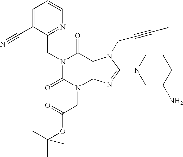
C1=C(C#N)C(CN2C(=O)N(CC(OC(C)(C)C)=O)C3=C(C2=O)N(CC#CC)C(N2CC(N)CCC2)=N3)=NC=C1
